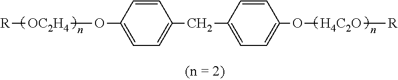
[R][OC2H4]OC1=CC=C(CC2=CC=C(O[H4C2O][R])C=C2)C=C1
